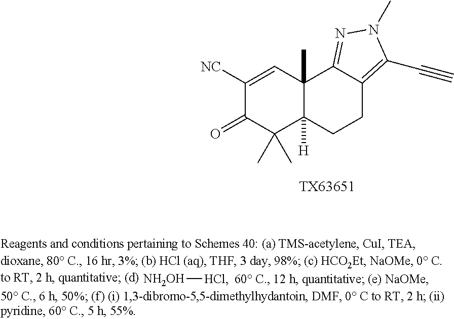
C1([NC])=CC2(C)C([H])(C(C)(C)C1=O)CCC1=C(C#C)N(C)N=C21.[TX63651].[NH2OH][HCl]
